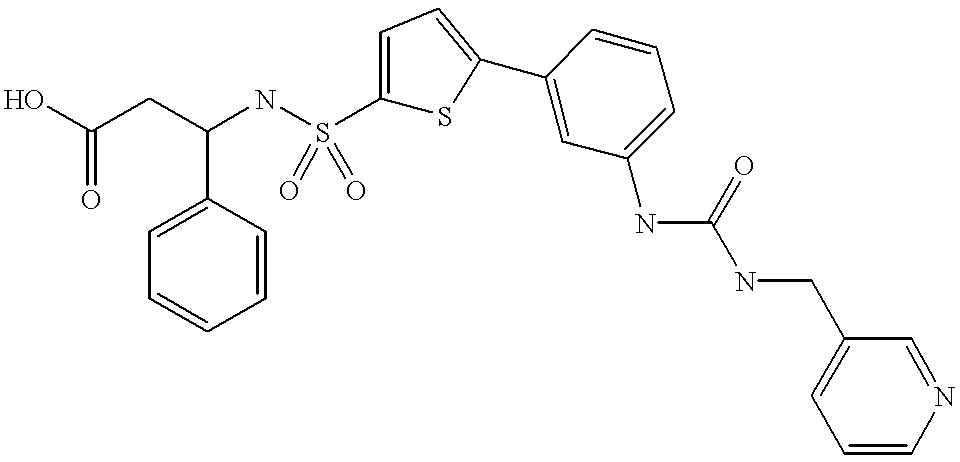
C1(NC(NCC2=CC=CN=C2)=O)=CC=CC(C2=CC=C(S(NC(CC(O)=O)C3=CC=CC=C3)(=O)=O)S2)=C1
